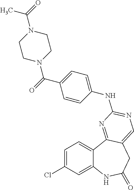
C1=C(Cl)C=C2C(=C1)C1=NC(NC3=CC=C(C(=O)N4CCN(C(=O)C)CC4)C=C3)=NC=C1CC(=O)N2
